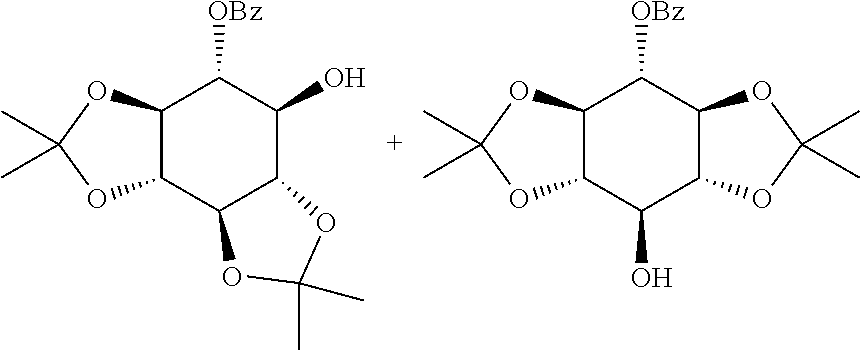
C12C(OC(C)(C)O1)C(O)C1C(C2[OBz])OC(C)(C)O1.C1(O)C2C(C3C(C1[OBz])OC(C)(C)O3)OC(C)(C)O2
